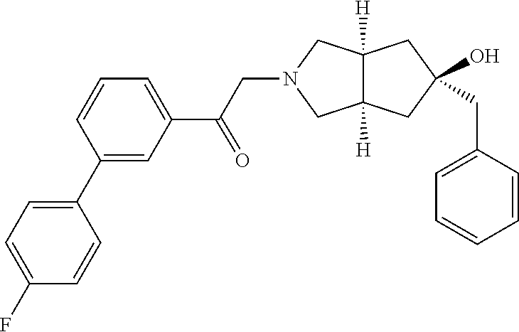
C1(CC2(O)CC3([H])C([H])(CN(CC(C4=CC=CC(C5=CC=C(F)C=C5)=C4)=O)C3)C2)=CC=CC=C1
